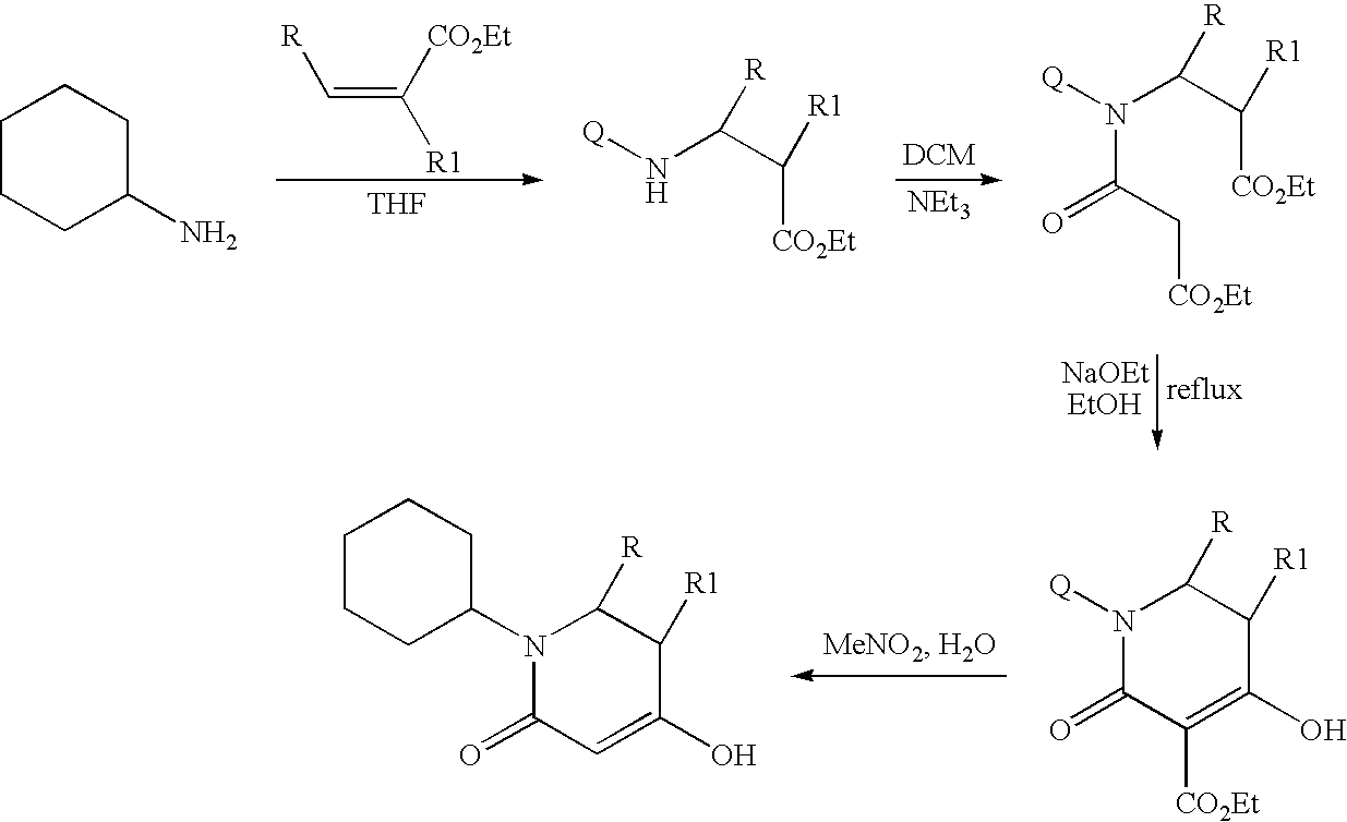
C(=C([CO2Et])[R1])[R].[THF].[NEt3].C1CCC(N)CC1.[Q]NC(C([CO2Et])[R1])[R].[Q]N(C(C([CO2Et])[R1])[R])C(C[CO2Et])=O.N1([Q])C(=O)C([CO2Et])=C(O)C([R1])C1[R].N1(C2CCCCC2)C(=O)C=C(O)C([R1])C1[R]
